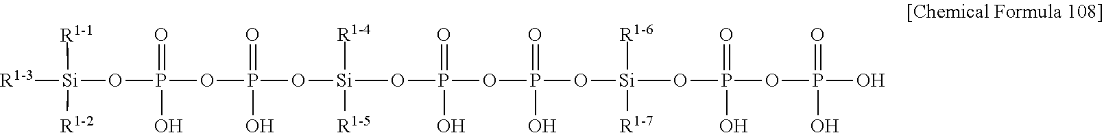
P(OP(=O)(O[Si]([R1-4])([R1-5])OP(=O)(O)OP(=O)(O)O[Si]([R1-6])([R1-7])OP(=O)(OP(=O)(O)O)O)O)(O[Si]([R1-1])([R1-2])[R1-3])(=O)O
